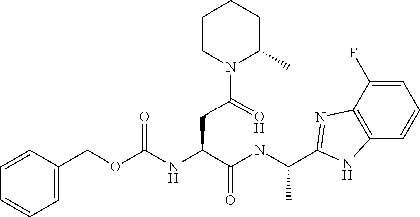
O(C(NC(C(NC(C)C1=NC2=C(C=CC=C2F)N1)=O)CC(N1C(C)CCCC1)=O)=O)CC1=CC=CC=C1
